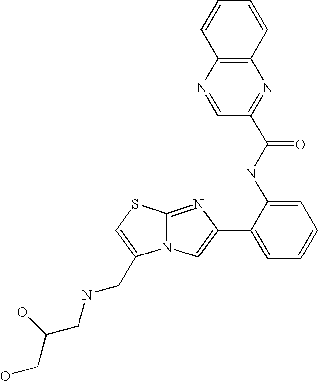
N12C(=NC(C3=CC=CC=C3NC(C3=NC4=C(N=C3)C=CC=C4)=O)=C1)SC=C2CNCC(CO)O
